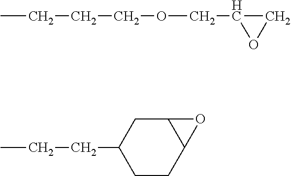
CCCCOCC1CO1.CCCC1CCC2C(C1)O2
